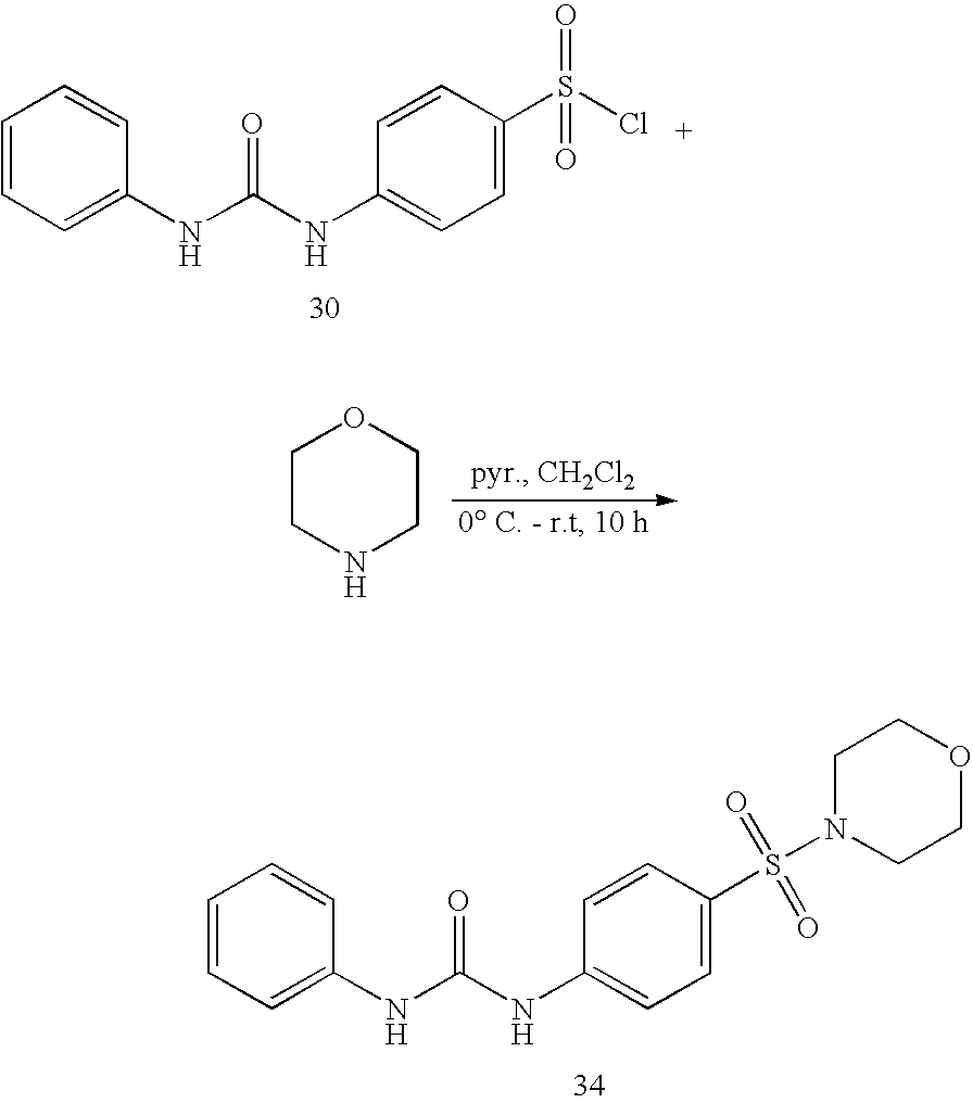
C1=CC=C(NC(NC2=CC=C(S(Cl)(=O)=O)C=C2)=O)C=C1.C1CNCCO1.C1=CC=C(NC(NC2=CC=C(S(=O)(=O)N3CCOCC3)C=C2)=O)C=C1
